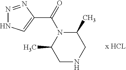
C1NCC(C)N(C(C2=CNN=N2)=O)C1C
